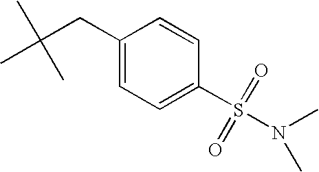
C1=CC(S(=O)(=O)N(C)C)=CC=C1CC(C)(C)C
